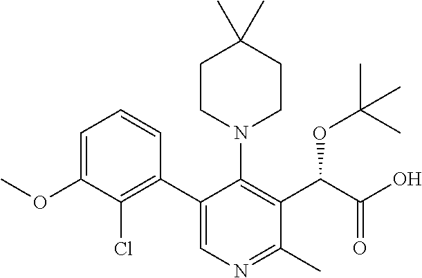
C1=C(OC)C(Cl)=C(C2=CN=C(C)C(C(C(O)=O)OC(C)(C)C)=C2N2CCC(C)(C)CC2)C=C1
